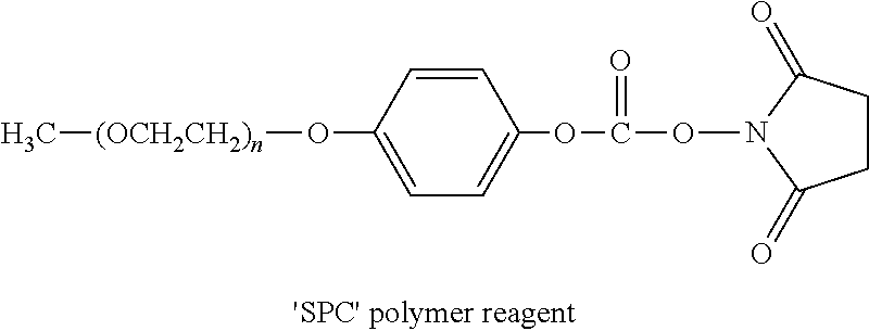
O(N1C(=O)CCC1=O)C(OC1=CC=C(O[(OCH2CH2)n]C)C=C1)=O
